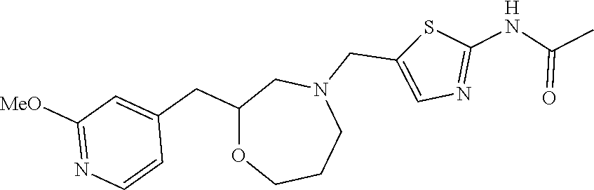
C1([MeO])=NC=CC(CC2OCCCN(CC3=CN=C(NC(C)=O)S3)C2)=C1.[H]
